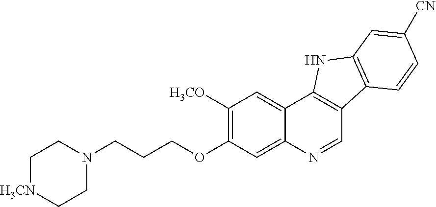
C1([H3CO])=C(OCCCN2CC[H3CN]CC2)C=C2C(=C1)C1=C(C=N2)C2=C(N1)C=C([CN])C=C2
